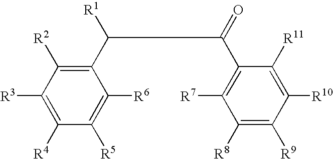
C1(C([R1])C(C2=C([R7])C([R8])=C([R9])C([R10])=C2[R11])=O)=C([R2])C([R3])=C([R4])C([R5])=C1[R6]
